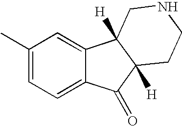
C1(C)=CC=C2C(=C1)C1([H])C([H])(C2=O)CCNC1
